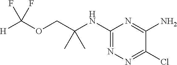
C1(NC(COC([H])(F)F)(C)C)=NN=C(Cl)C(N)=N1
